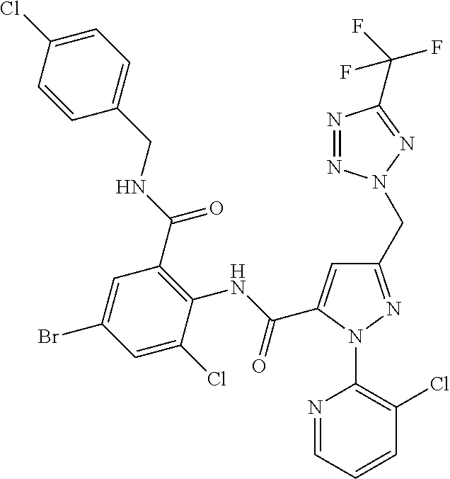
C1=CC(Cl)=CC=C1CNC(C1=C(NC(=O)C2=CC(CN3N=NC(C(F)(F)F)=N3)=NN2C2=C(Cl)C=CC=N2)C(Cl)=CC(Br)=C1)=O
